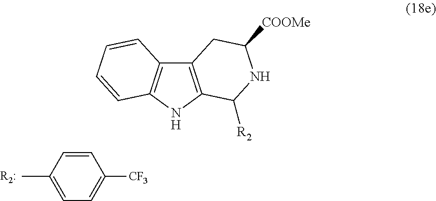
C1=CC(C)=CC=C1[CF3].C12=C(NC3=C1C=CC=C3)C([R2])NC([COOMe])C2
